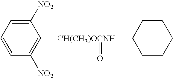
C1([NO2])=CC=CC([NO2])=C1[CH(CH3)OCNH](=O)C1CCCCC1
